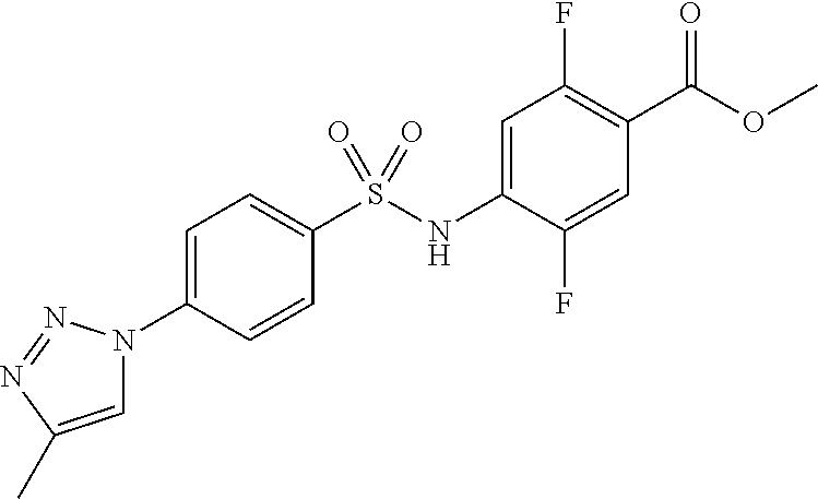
C1=C(N2C=C(C)N=N2)C=CC(S(NC2=CC(F)=C(C(OC)=O)C=C2F)(=O)=O)=C1
